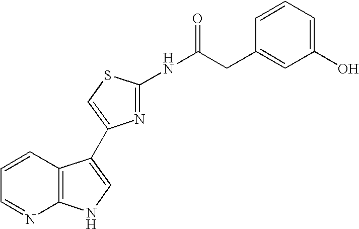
C1=CC2=C(N=C1)NC=C2C1=CSC(NC(CC2=CC(O)=CC=C2)=O)=N1
